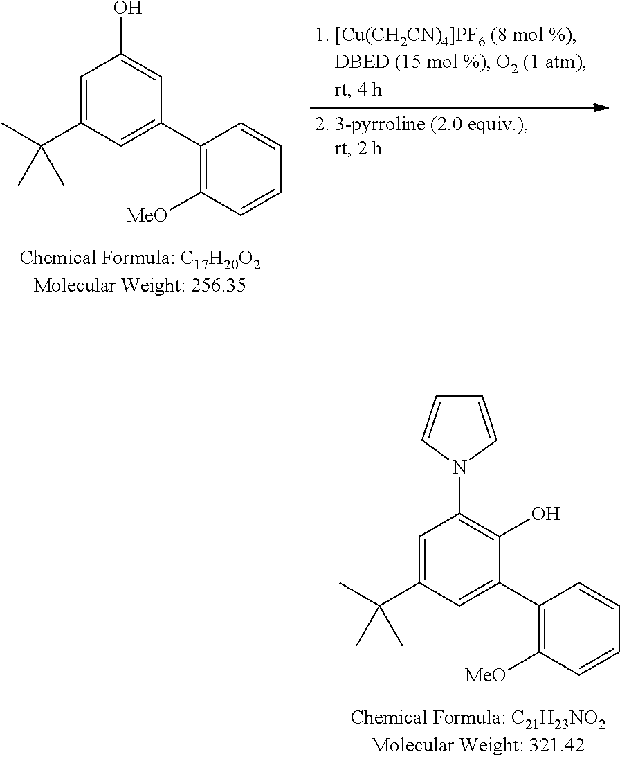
C1=C(C(C)(C)C)C=C(C2=C([MeO])C=CC=C2)C=C1O.C1=C(C(C)(C)C)C=C(C2=C([MeO])C=CC=C2)C(O)=C1N1C=CC=C1
